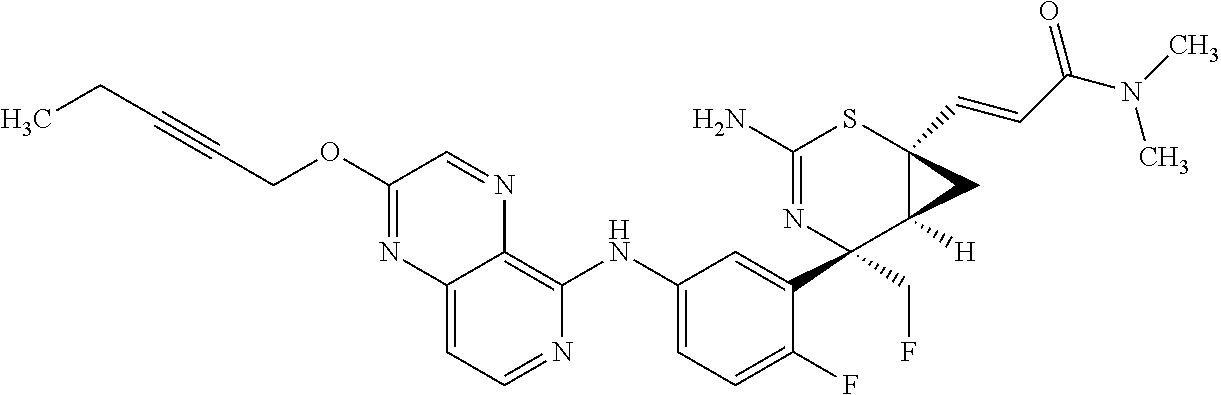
C1(N)=NC(CF)(C2=CC(NC3=C4C(=CC=N3)N=C(OCC#CCC)C=N4)=CC=C2F)C2([H])C(C=CC(N(C)C)=O)(S1)C2
